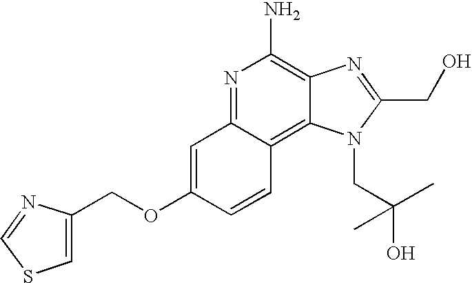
N1=C2C(=C3C(=C1N)N=C(CO)N3CC(O)(C)C)C=CC(OCC1=CSC=N1)=C2
